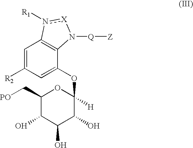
C1(C[PO])C(O)C(O)C(O)C(OC2=CC([R2])=CC3=C2N([Q][Z])[X]n3[R1])([H])O1
